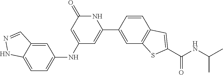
C1(NC2=CC=C3C(=C2)C=NN3)=CC(=O)NC(C2=CC3=C(C=C2)C=C(C(NC(C)C)=O)S3)=C1
